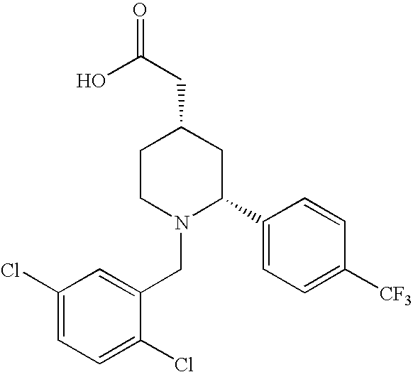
C1(Cl)=CC=C(Cl)C(CN2C(C3=CC=C([CF3])C=C3)CC(CC(=O)O)CC2)=C1
